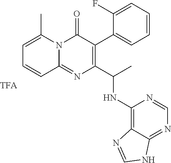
C1=C(C)N2C(=NC(C(C)NC3=C4C(=NC=N3)NC=N4)=C(C3=CC=CC=C3F)C2=O)C=C1
